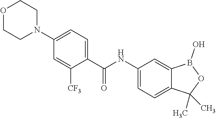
C1=C([CF3])C(C(NC2=CC=C3C(=C2)B(O)OC3(C)C)=O)=CC=C1N1CCOCC1
